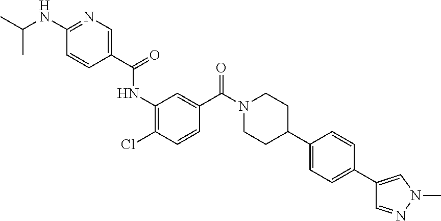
CC(C)NC1=NC=C(C(=O)NC2=C(Cl)C=CC(C(N3CCC(C4=CC=C(C5=CN(C)N=C5)C=C4)CC3)=O)=C2)C=C1
